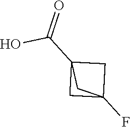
C(C12CC(F)(C1)C2)(O)=O
